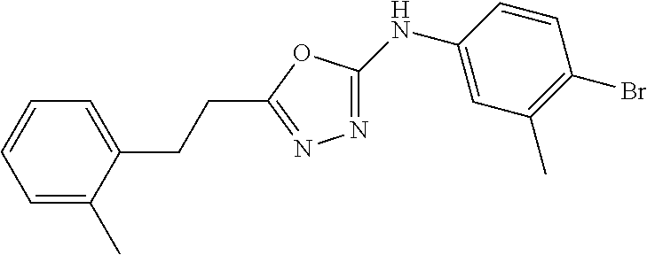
C1(NC2=CC(C)=C(Br)C=C2)=NN=C(CCC2=CC=CC=C2C)O1
